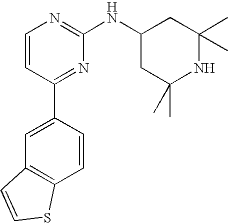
C1=CC(C2=CC3=C(C=C2)SC=C3)=NC(NC2CC(C)(C)NC(C)(C)C2)=N1
